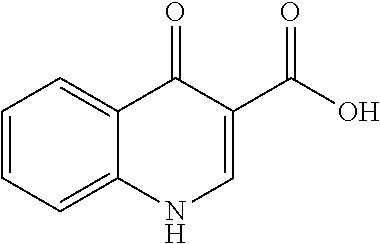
C1=CC=C2C(=C1)C(=O)C(C(O)=O)=CN2
